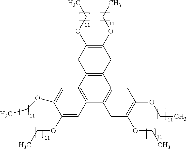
C12=C(CC(OCC)=C(OCC)C1)C1=C(C3=C2C=C(OCC)C(OCC)=C3)CC(OCC)=C(OCC)C1
